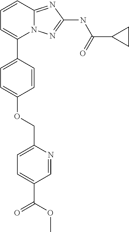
O(C1=CC=C(C2=CC=CC3=NC(NC(C4CC4)=O)=NN23)C=C1)CC1=CC=C(C(=O)OC)C=N1
